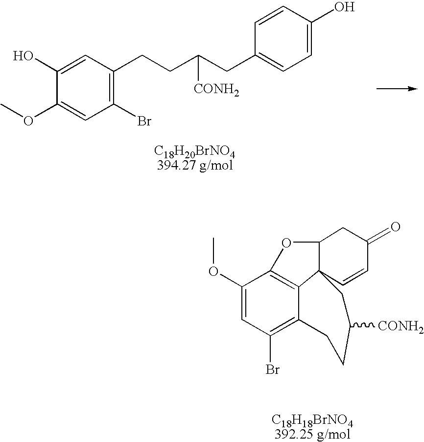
C1(Br)=C(CCC(CC2=CC=C(O)C=C2)[CONH2])C=C(O)C(OC)=C1.[C18H20BrNO4394.27 g/mol].C12=C(Br)C=C(OC)C3=C1C1(C(O3)CC(=O)C=C1)CC([CONH2])CC2.[C18H18BrNO4392.25 g/mol]
